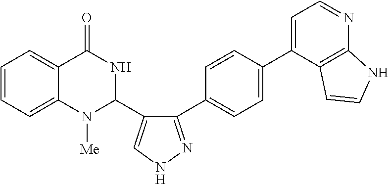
C1=CC=C2C(=C1)C(=O)NC(C1=CNN=C1C1=CC=C(C3=CC=NC4=C3C=CN4)C=C1)N2[Me]
